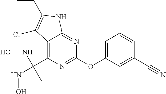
C12=C(C(NO)(NO)C)N=C(OC3=CC=CC(C#N)=C3)N=C1NC(CC)=C2Cl
